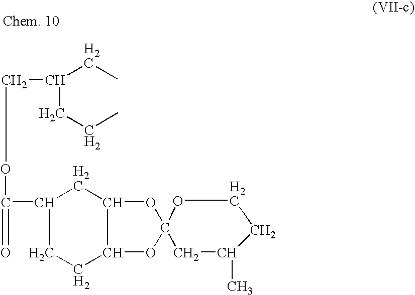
C(C(CC)CCC)OC(C1CC2C(CC1)OC1(O2)OCCC(C)C1)=O
